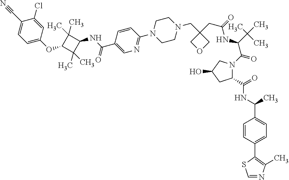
C1=C(OC2C(C)(C)C(NC(C3=CN=C(N4CCN(CC5(CC(=O)NC(C(C)(C)C)C(=O)N6C(C(NC(C)C7=CC=C(C8=C(C)N=CS8)C=C7)=O)CC(O)C6)COC5)CC4)C=C3)=O)C2(C)C)C=C(Cl)C(C#N)=C1
